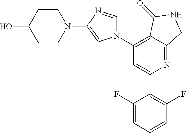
C1(N2C=NC(N3CCC(O)CC3)=C2)=C2C(=NC(C3=C(F)C=CC=C3F)=C1)CNC2=O
